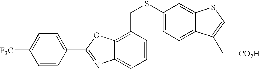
C1=C(C2=NC3=CC=CC(CSC4=CC=C5C(=C4)SC=C5C[CO2H])=C3O2)C=CC([F3C])=C1
